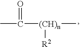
CC([(CH)n](C)[R2])=O
